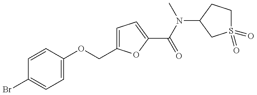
C1=CC(OCC2=CC=C(C(N(C)C3CCS(=O)(=O)C3)=O)O2)=CC=C1Br
